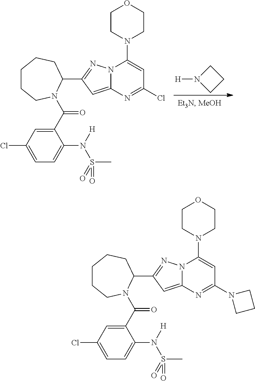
C1CCN1[H].C1(C(=O)N2C(C3=NN4C(=C3)N=C(Cl)C=C4N3CCOCC3)CCCCC2)=CC(Cl)=CC=C1N(S(=O)(C)=O)[H].C1(C(=O)N2C(C3=NN4C(=C3)N=C(N3CCC3)C=C4N3CCOCC3)CCCCC2)=CC(Cl)=CC=C1N(S(=O)(C)=O)[H]
